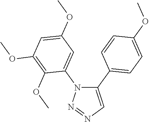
C1(C2=CC=C(OC)C=C2)=CN=NN1C1=CC(OC)=CC(OC)=C1OC
